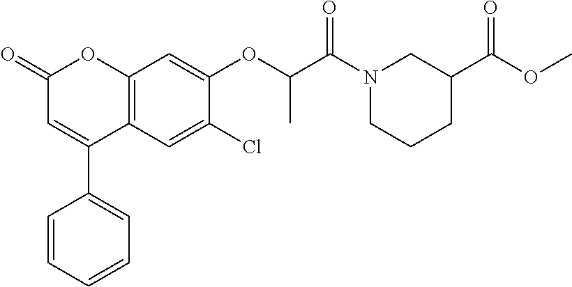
C12=C(C=C(Cl)C(OC(C(N3CCCC(C(OC)=O)C3)=O)C)=C1)C(C1=CC=CC=C1)=CC(=O)O2
